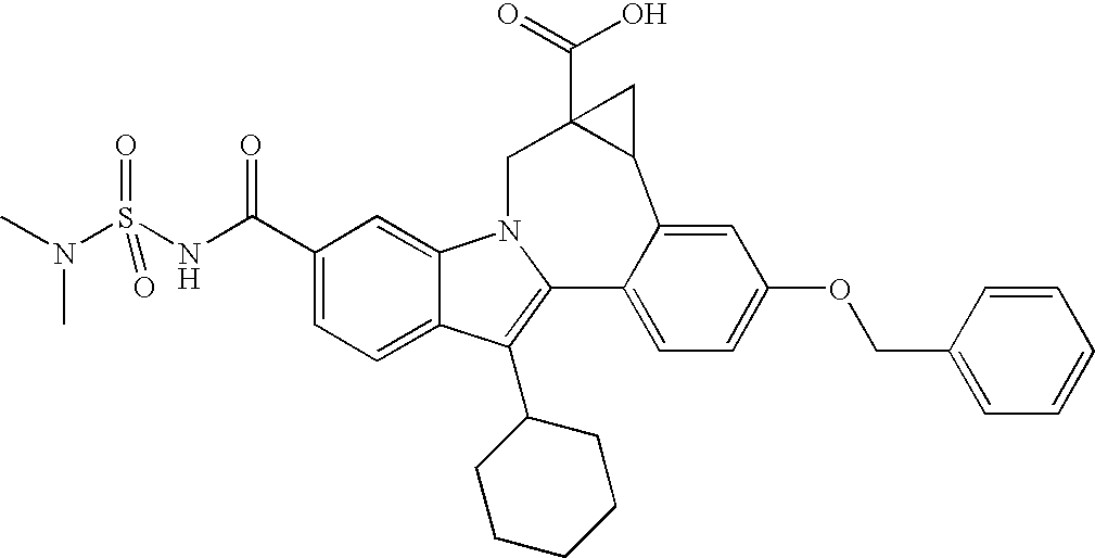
OC(=O)C12C(C3=CC(OCC4=CC=CC=C4)=CC=C3C3=C(C4CCCCC4)C4=CC=C(C(=O)NS(N(C)C)(=O)=O)C=C4N3C1)C2
